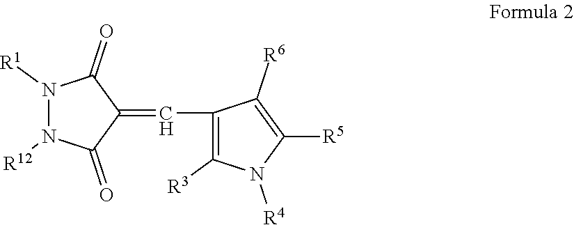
N1([R1])N([R12])C(=O)C(=CC2=C([R3])N([R4])C([R5])=C2[R6])C1=O
